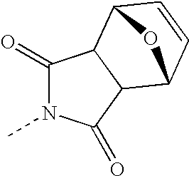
C1(=O)N(C)C(=O)C2C3C=CC(C12)O3
